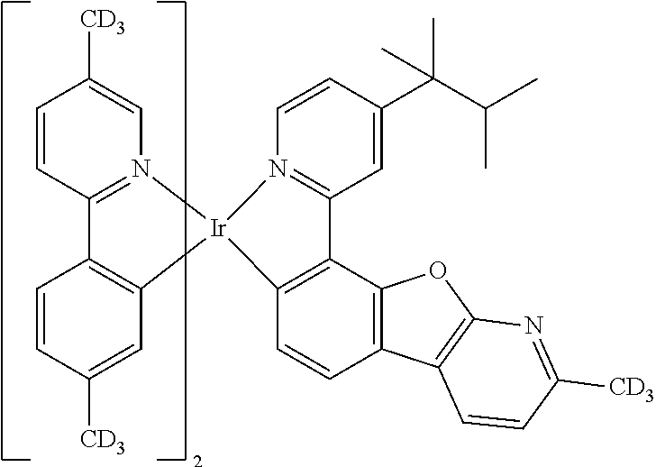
C1=CC2=N(C=C1[CD3])[Ir]1(C3=C2C=CC([CD3])=C3)C2=C(C3=C(C=C2)C2=C(O3)N=C([CD3])C=C2)C2=N1C=CC(C(C)(C(C)C)C)=C2
